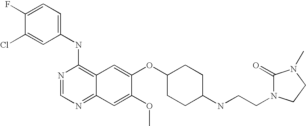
C1(NC2=C3C(=NC=N2)C=C(OC)C(OC2CCC(NCCN4C(=O)N(C)CC4)CC2)=C3)=CC=C(F)C(Cl)=C1
